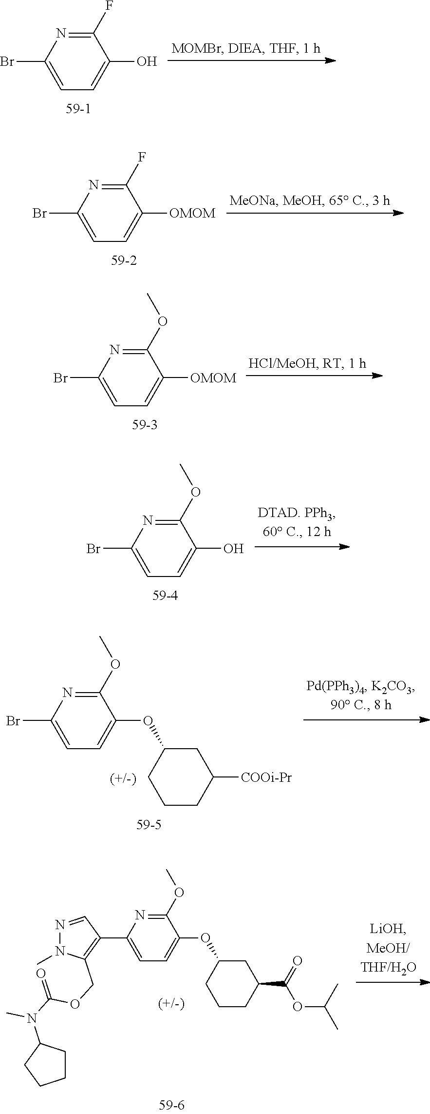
C1(F)=NC(Br)=CC=C1O.C1(F)=NC(Br)=CC=C1[OMOM].C1(OC)=NC(Br)=CC=C1[OMOM].C1(OC)=NC(Br)=CC=C1O.C1(OC)=NC(Br)=CC=C1OC1CCCC([COOi-Pr])C1.C1(OC)=NC(C2=C(COC(=O)N(C3CCCC3)C)N(C)N=C2)=CC=C1OC1CCCC(C(=O)OC(C)C)C1
